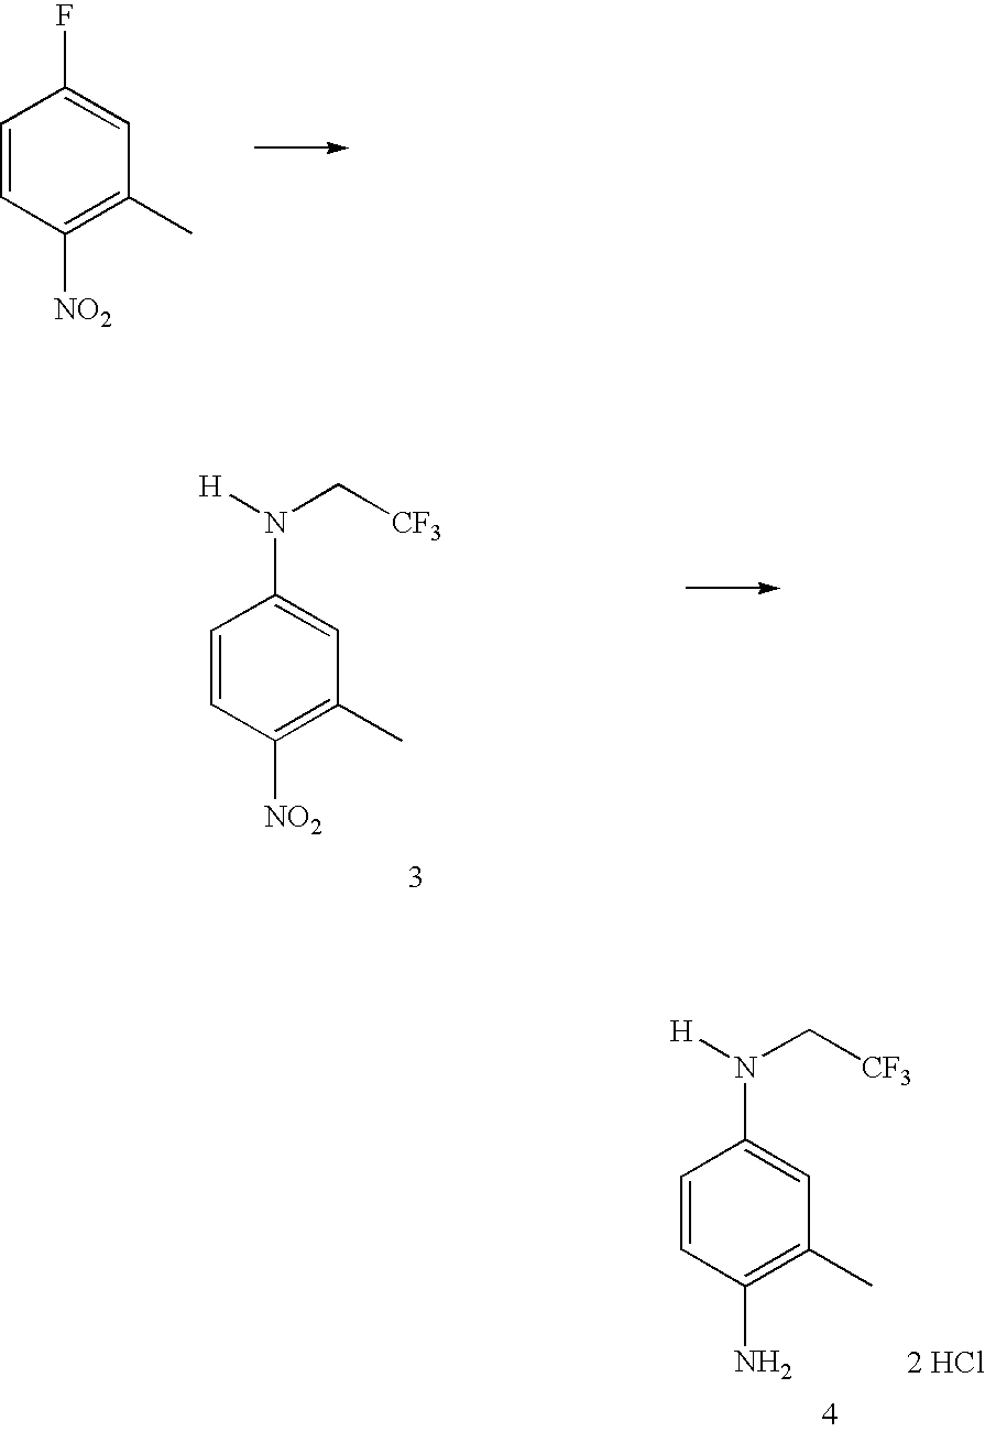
C1=CC([NO2])=C(C)C=C1F.C1=CC([NO2])=C(C)C=C1N([H])C[CF3].C1=CC(N)=C(C)C=C1N([H])C[CF3].[2 HCl]
